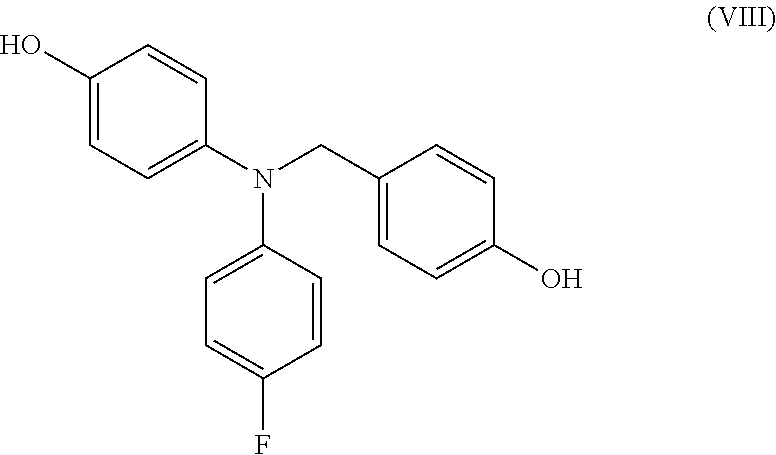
C1(O)=CC=C(N(CC2=CC=C(O)C=C2)C2=CC=C(F)C=C2)C=C1
